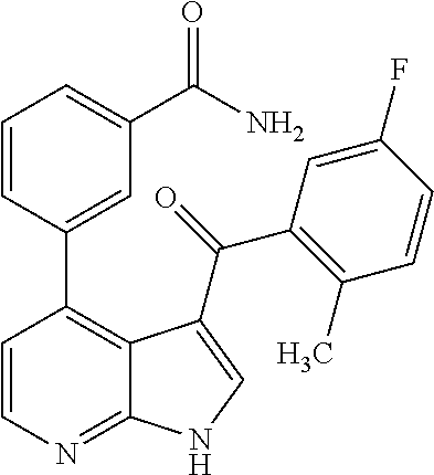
C1=CC(C2=C3C(=NC=C2)NC=C3C(=O)C2=C(C)C=CC(F)=C2)=CC(C(N)=O)=C1
